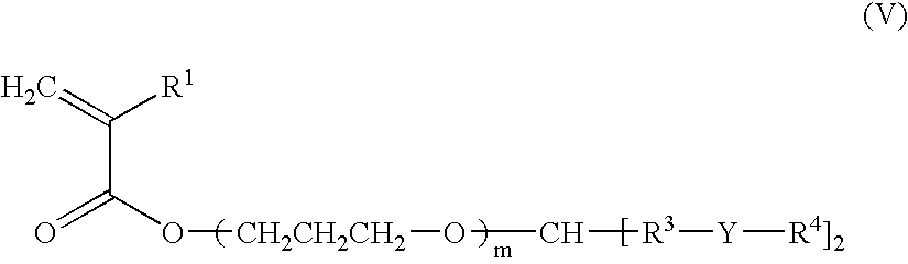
C=C([R1])C(O[CH2CH2CH2]OC[R3][Y][R4]2])=O
